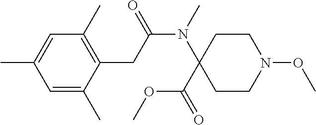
C1CC(N(C(CC2=C(C)C=C(C)C=C2C)=O)C)(C(=O)OC)CCN1OC
